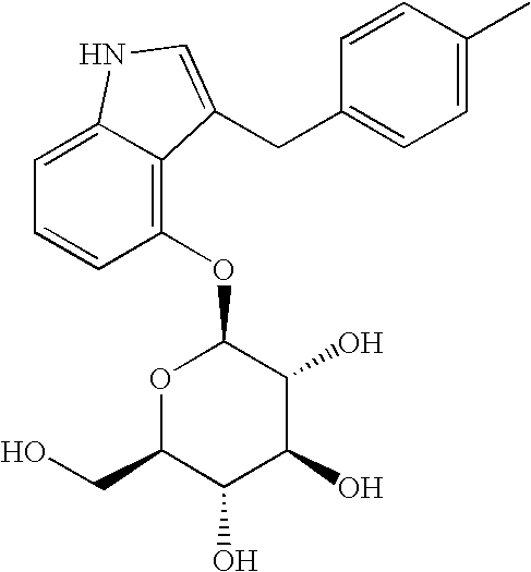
C1=C(C)C=CC(CC2=CNC3=CC=CC(OC4OC(CO)C(O)C(O)C4O)=C32)=C1
